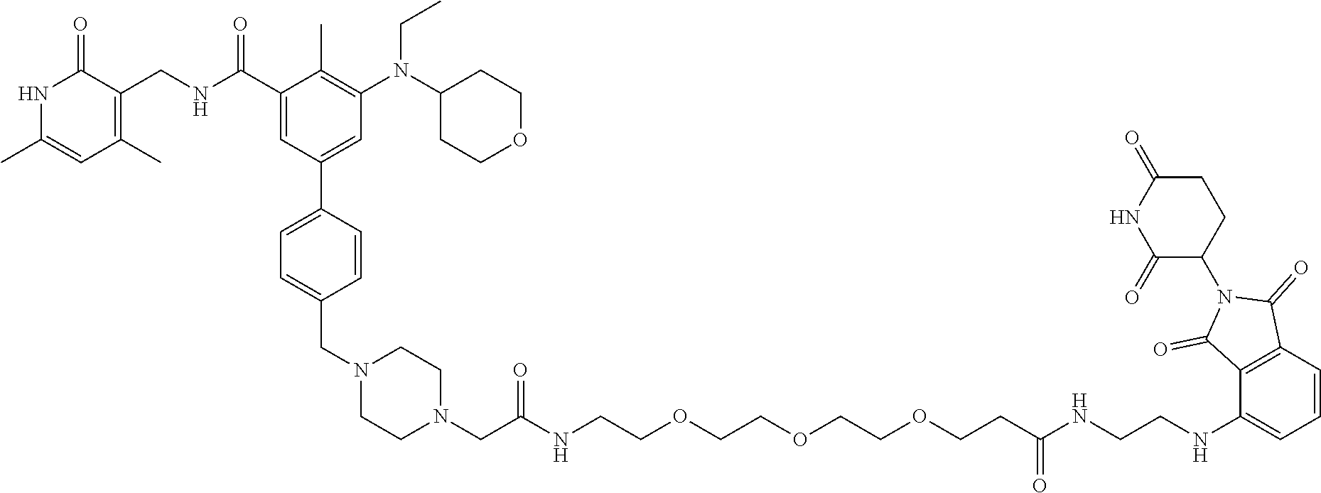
N1C(C)=CC(C)=C(CNC(C2=CC(C3=CC=C(CN4CCN(CC(NCCOCCOCCOCCC(NCCNC5=CC=CC6=C5C(=O)N(C5C(=O)NC(=O)CC5)C6=O)=O)=O)CC4)C=C3)=CC(N(C3CCOCC3)CC)=C2C)=O)C1=O
